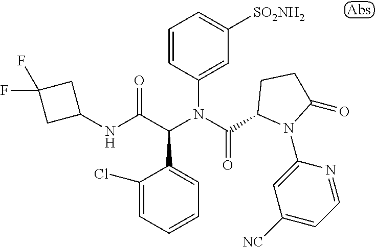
C1=CC=C(Cl)C(C(C(NC2CC(F)(F)C2)=O)N(C(=O)C2N(C3=CC([NC])=CC=N3)C(=O)CC2)C2=CC([SO2NH2])=CC=C2)=C1
